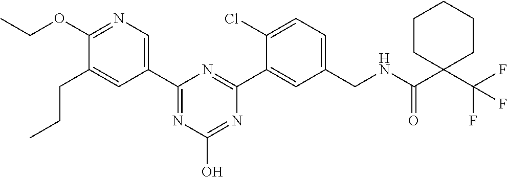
C1(C2=NC(O)=NC(C3=CC(CNC(=O)C4(C(F)(F)F)CCCCC4)=CC=C3Cl)=N2)=CN=C(OCC)C(CCC)=C1
